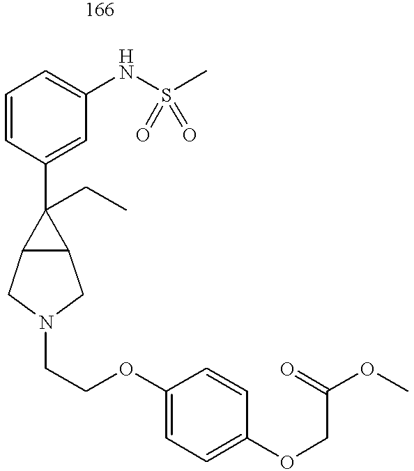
C1=CC(C2(CC)C3C2CN(CCOC2=CC=C(OCC(OC)=O)C=C2)C3)=CC(NS(C)(=O)=O)=C1
